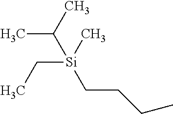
C([Si](CC)(C)C(C)C)CCC
